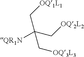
C(C[OQ2L2])(C[OQ1L1])([QR1N])C[OQ3L3]
